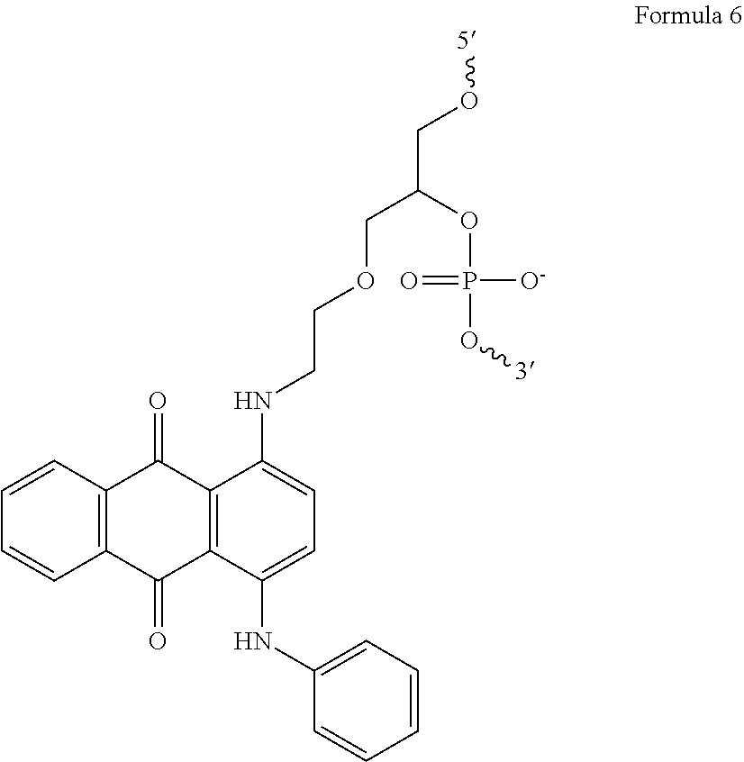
C1=CC2=C(C=C1)C(=O)C1=C(C2=O)C(NCCOCC(CO[5])OP([O-])(=O)O[3])=CC=C1NC1=CC=CC=C1
